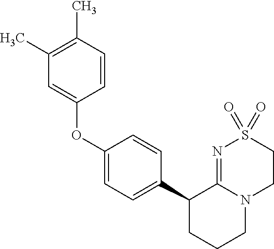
C1(OC2=CC(C)=C(C)C=C2)=CC=C(C2CCCN3C2=NS(=O)(=O)CC3)C=C1
